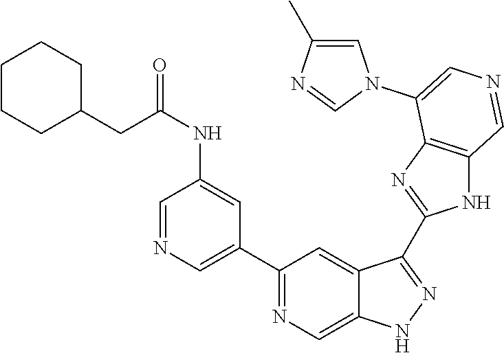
C1(C2=CN=CC(NC(=O)CC3CCCCC3)=C2)=NC=C2C(=C1)C(C1=NC3=C(N1)C=NC=C3N1C=C(C)N=C1)=NN2
